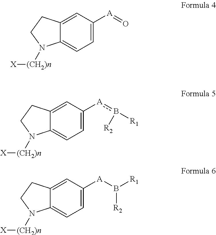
C12=CC([A]=O)=CC=C1N([(CH2)n][X])CC2.C12=CC([A]b([R1])[R2])=CC=C1N([(CH2)n][X])CC2.C12=CC([A]B([R1])[R2])=CC=C1N([(CH2)n][X])CC2
